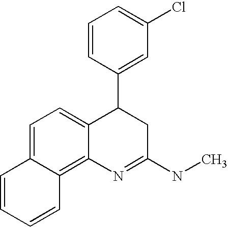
C1=C2C(=C3C(=C1)C(C1=CC(Cl)=CC=C1)CC(NC)=N3)C=CC=C2
